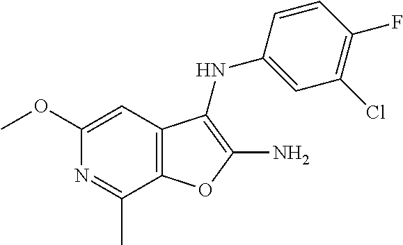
C1(OC)=CC2=C(C(C)=N1)OC(N)=C2NC1=CC(Cl)=C(F)C=C1
